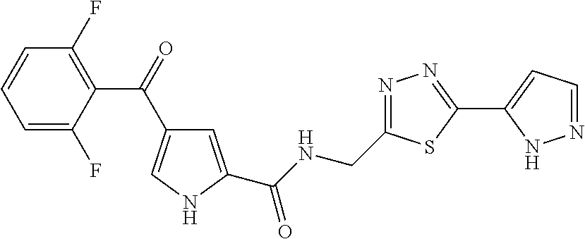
C1(C(=O)C2=CNC(C(NCC3=NN=C(C4=CC=NN4)S3)=O)=C2)=C(F)C=CC=C1F
